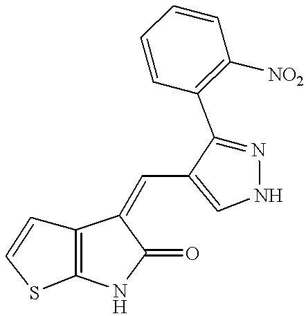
C12=C(NC(=O)C1=CC1=CNN=C1C1=C([NO2])C=CC=C1)SC=C2
